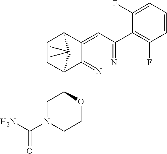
C1CC2(C3CN(C(N)=O)CCO3)C(=N)C(=CC(=N)C3=C(F)C=CC=C3F)C1C2(C)C
